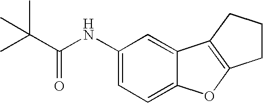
C1(NC(C(C)(C)C)=O)=CC=C2C(=C1)C1=C(O2)CCC1
